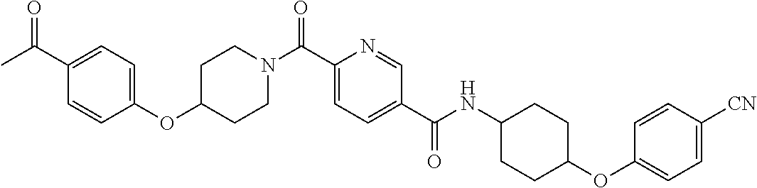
C1CN(C(C2=CC=C(C(=O)NC3CCC(OC4=CC=C([CN])C=C4)CC3)C=N2)=O)CCC1OC1=CC=C(C(C)=O)C=C1
